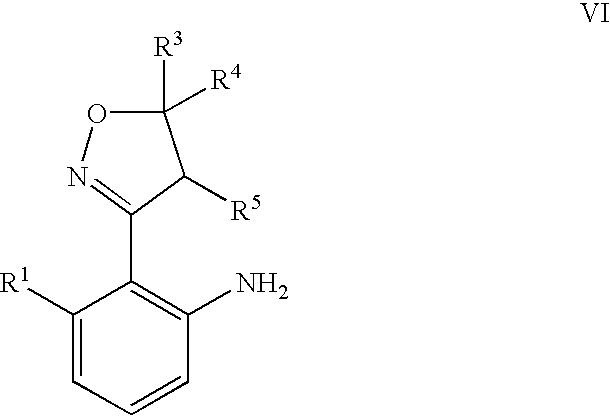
C1(C2=C(N)C=CC=C2[R1])=NOC([R3])([R4])C1[R5]
